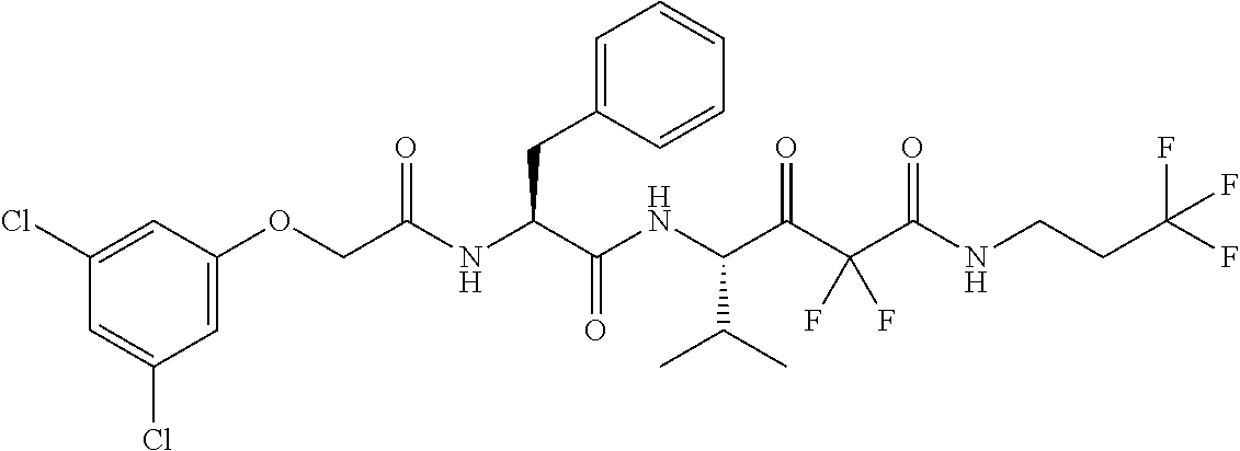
C1=C(Cl)C=C(Cl)C=C1OCC(NC(C(NC(C(C(C(NCCC(F)(F)F)=O)(F)F)=O)C(C)C)=O)CC1=CC=CC=C1)=O
